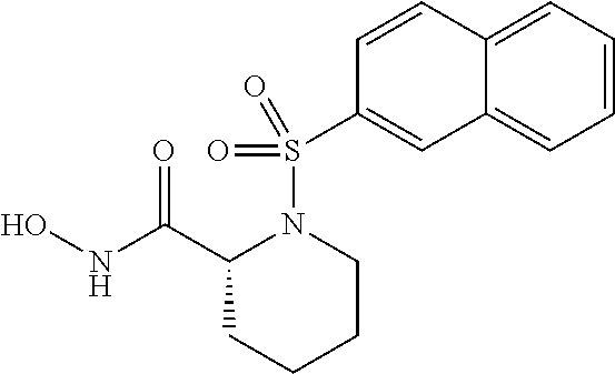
C1=CC=C2C(=C1)C=C(S(N1C(C(NO)=O)CCCC1)(=O)=O)C=C2
